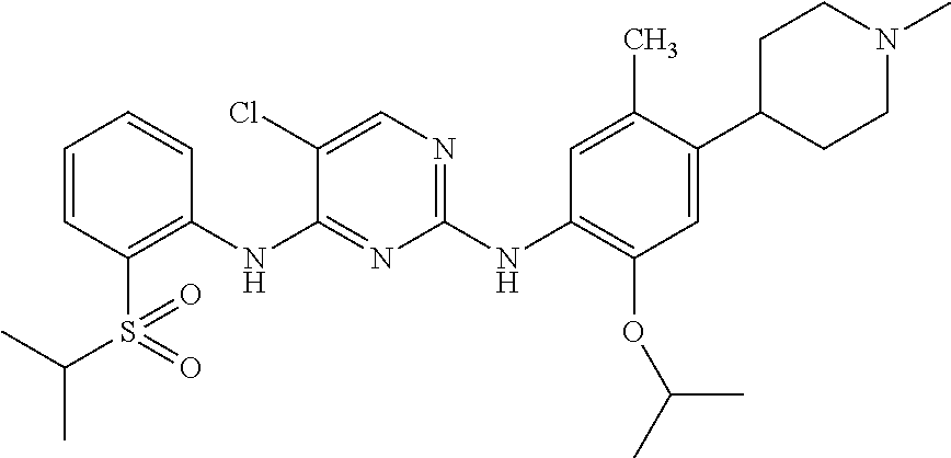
C1=CC(S(=O)(C(C)C)=O)=C(NC2=NC(NC3=C(OC(C)C)C=C(C4CCN(C)CC4)C(C)=C3)=NC=C2Cl)C=C1
